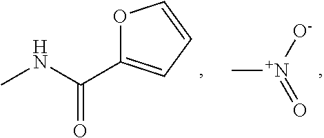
CNC(C1=CC=CO1)=O.C[N+]([O-])=O
